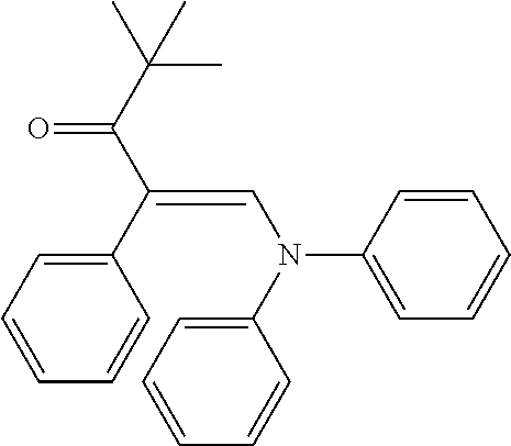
CC(C)(C(C(C1=CC=CC=C1)=CN(C1=CC=CC=C1)C1=CC=CC=C1)=O)C
